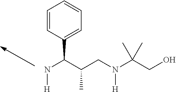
N(C(C(CN(C(CO)(C)C)[H])C)C1=CC=CC=C1)[H]
